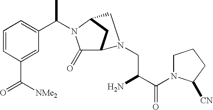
C1=CC(C([NMe2])=O)=CC(C(N2C(=O)C3CC2CN3CC(C(N2CCCC2[CN])=O)N)C)=C1
